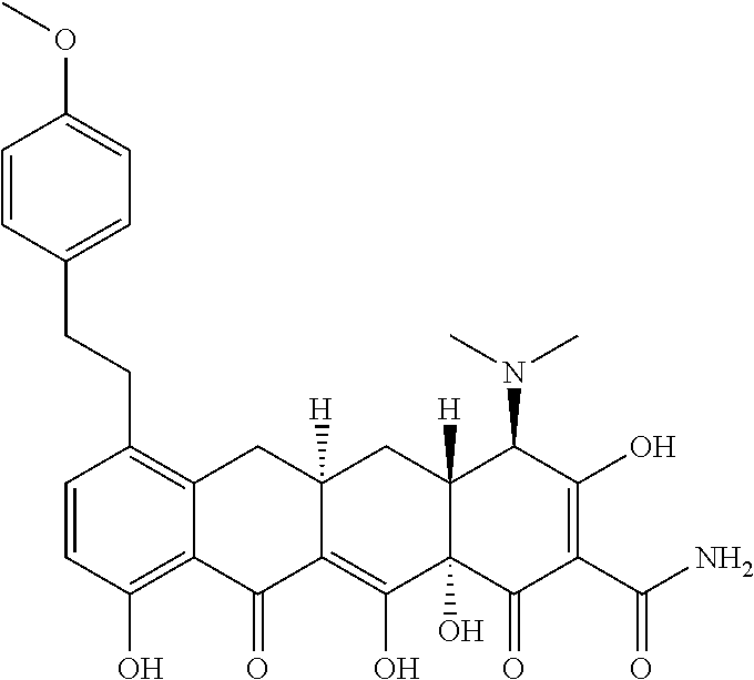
C1=CC(O)=C2C(=C1CCC1=CC=C(OC)C=C1)CC1([H])C(=C(O)C3(O)C([H])(C1)C(N(C)C)C(O)=C(C(N)=O)C3=O)C2=O
